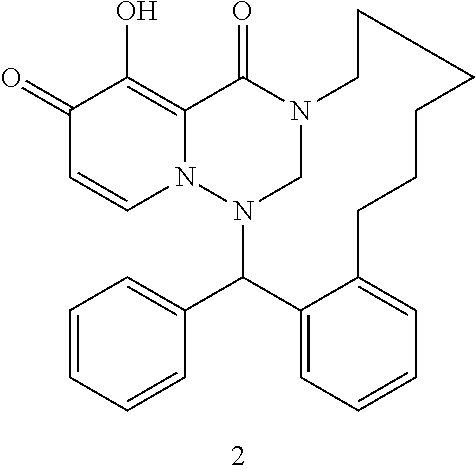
N12CN(C(C3=CC=CC=C3)C3=CC=CC=C3CCCCCC1)N1C=CC(=O)C(O)=C1C2=O
